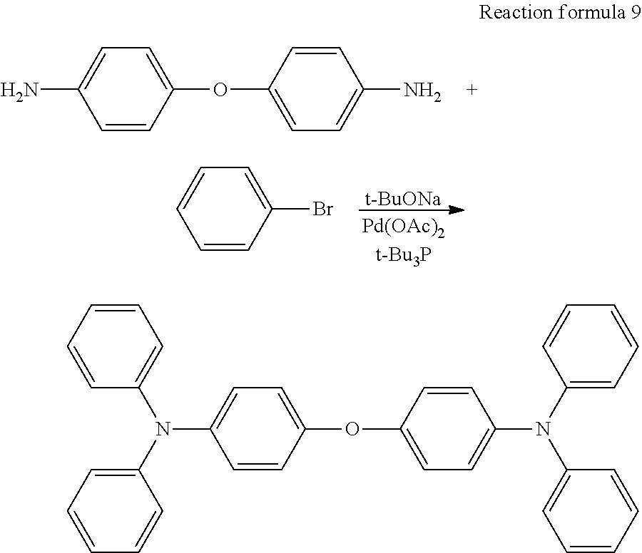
C1=CC(OC2=CC=C(N)C=C2)=CC=C1N.[t-BuONa].C1=CC(Br)=CC=C1.C1=CC(OC2=CC=C(N(C3=CC=CC=C3)C3=CC=CC=C3)C=C2)=CC=C1N(C1=CC=CC=C1)C1=CC=CC=C1
